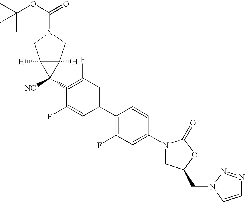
C1(N2CC(CN3C=CN=N3)OC2=O)=CC(F)=C(C2=CC(F)=C(C3([NC])C4([H])C3([H])CN(C(OC(C)(C)C)=O)C4)C(F)=C2)C=C1
